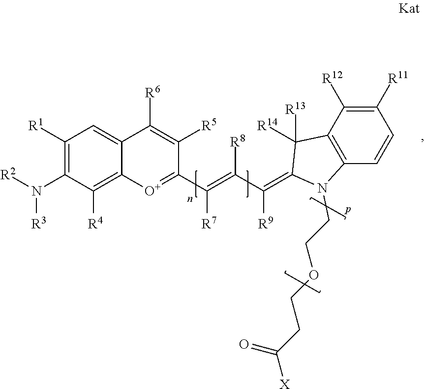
C12=CC([R1])=C(N([R2])[R3])C([R4])=C1[O+]=C(C(=C([R8])C([R9])=C1C([R13])([R14])C3=C(C=CC([R11])=C3[R12])N1CCOCCC([X])=O)[R7])C([R5])=C2[R6]
